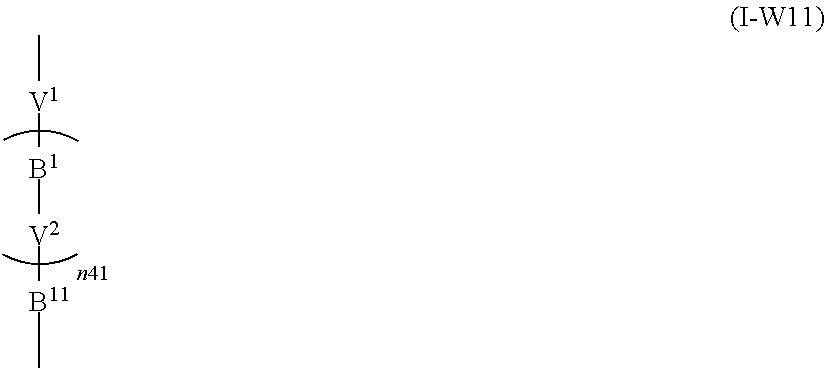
[V1]([B1][V2][B11]C)C
